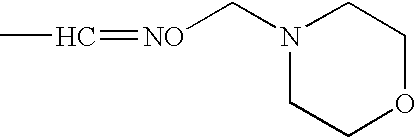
[NO](=CC)CN1CCOCC1
